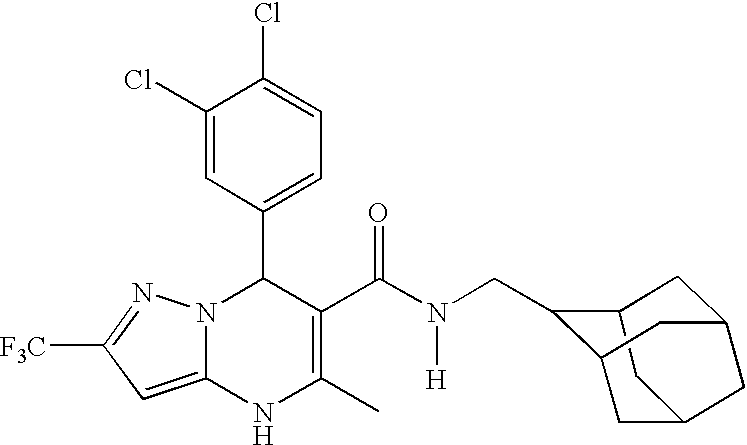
C1(Cl)=CC(C2N3C(=CC([F3C])=N3)NC(C)=C2C(N([H])CC2C3CC4CC2CC(C3)C4)=O)=CC=C1Cl
